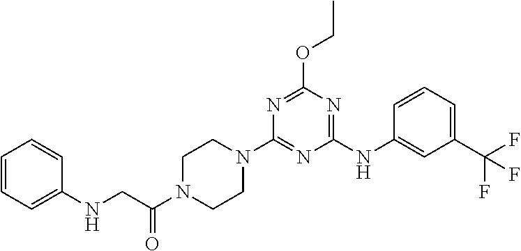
C1=CC=C(NCC(N2CCN(C3=NC(NC4=CC(C(F)(F)F)=CC=C4)=NC(OCC)=N3)CC2)=O)C=C1
